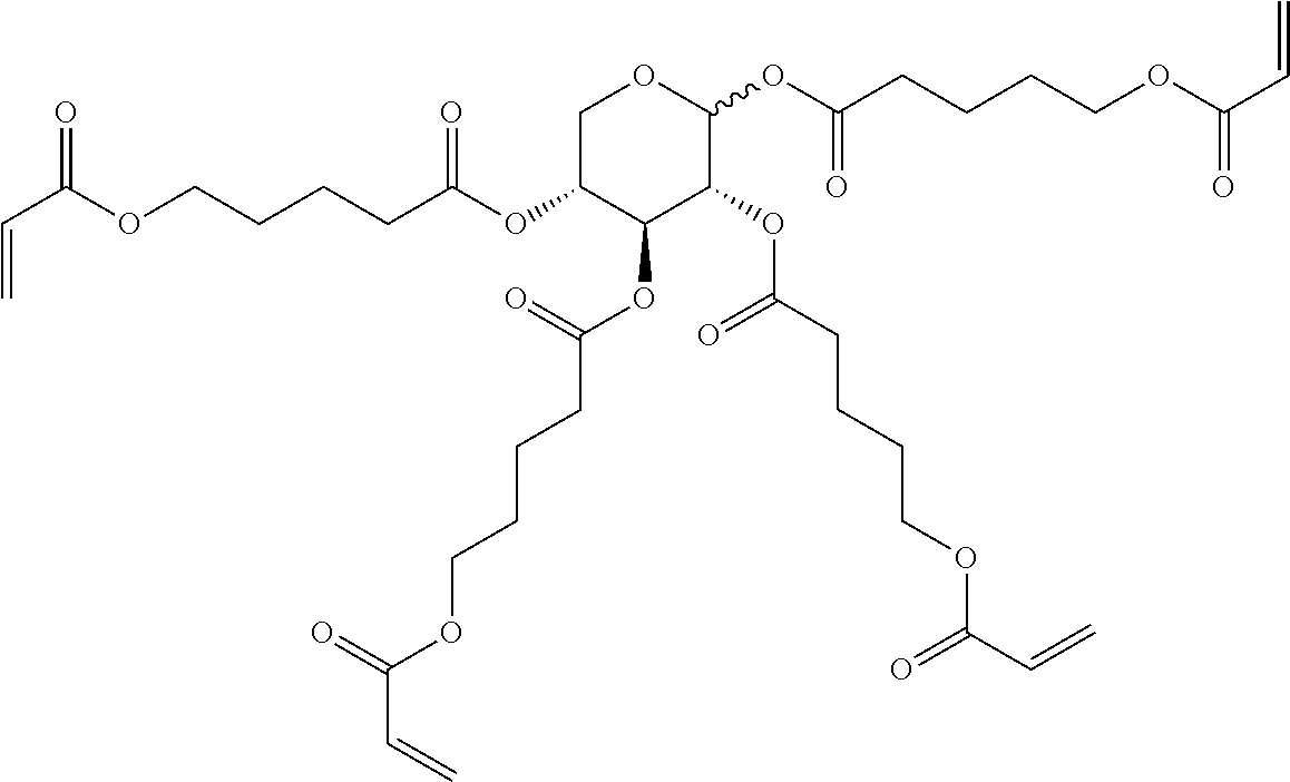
C1C(OC(CCCCOC(C=C)=O)=O)C(OC(CCCCOC(C=C)=O)=O)C(OC(CCCCOC(C=C)=O)=O)C(OC(CCCCOC(C=C)=O)=O)O1
